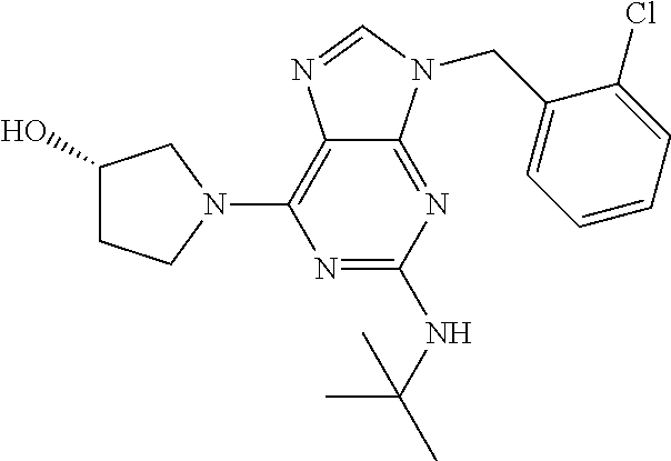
N1=C(NC(C)(C)C)N=C2C(=C1N1CC(O)CC1)N=CN2CC1=CC=CC=C1Cl
